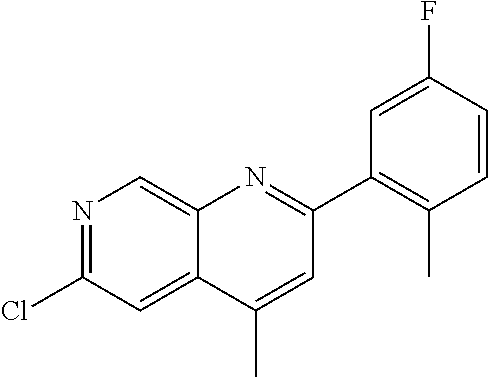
N1=C(Cl)C=C2C(=C1)N=C(C1=C(C)C=CC(F)=C1)C=C2C
